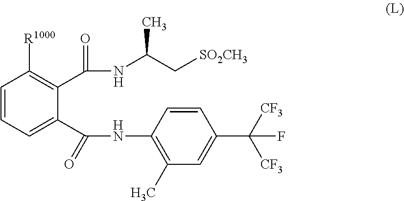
C1=CC=C(C(NC2=C(C)C=C(C(F)([CF3])[CF3])C=C2)=O)C(C(=O)NC(C[SO2CH3])C)=C1[R1000]
